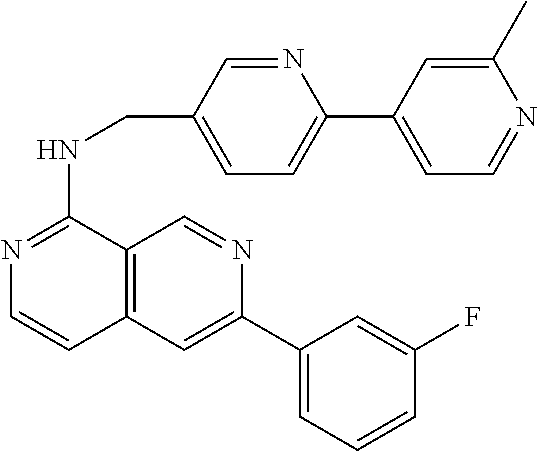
N1=C(NCC2=CC=C(C3=CC=NC(C)=C3)N=C2)C2=C(C=C1)C=C(C1=CC=CC(F)=C1)N=C2
